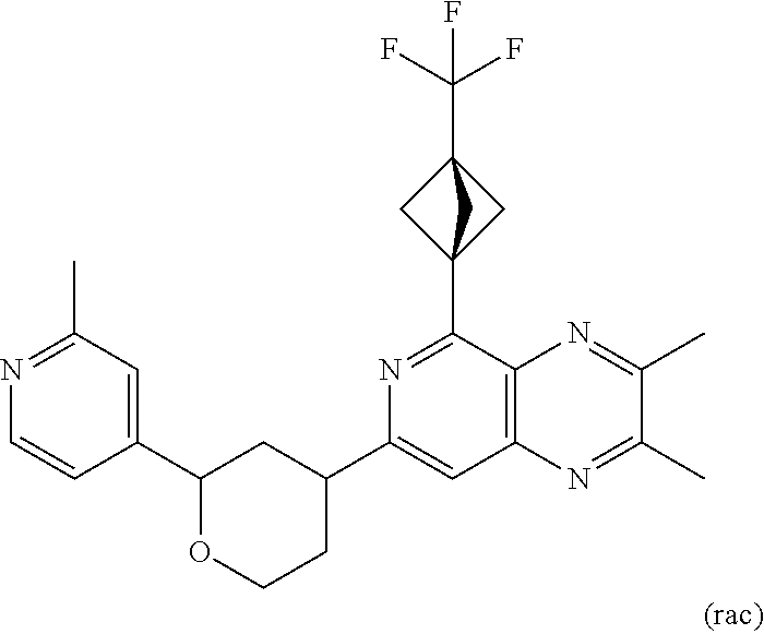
C1(C2=CC(C)=NC=C2)OCCC(C2=CC3=C(C(C45CC(C(F)(F)F)(C4)C5)=N2)N=C(C)C(C)=N3)C1
